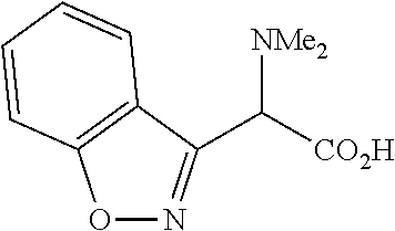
O1N=C(C([CO2H])[NMe2])C2=C1C=CC=C2
